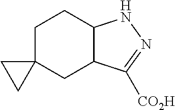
C1C2(CC3C(C1)NN=C3[CO2H])CC2
